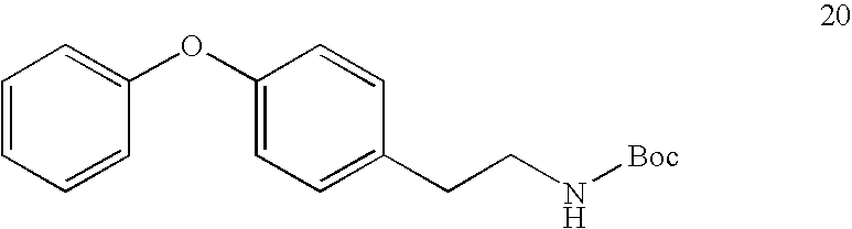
C1=CC=CC(OC2=CC=C(CCN[Boc])C=C2)=C1
